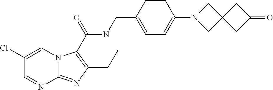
C(NCC1=CC=C(N2CC3(C2)CC(=O)C3)C=C1)(=O)C1=C(CC)N=C2N1C=C(Cl)C=N2
